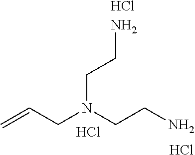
Cl.C=CCN(CCN)CCN.Cl.Cl
